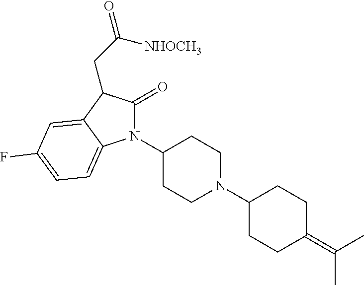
C1(N2C(=O)C(CC([NHOCH3])=O)C3=CC(F)=CC=C23)CCN(C2CCC(=C(C)C)CC2)CC1
